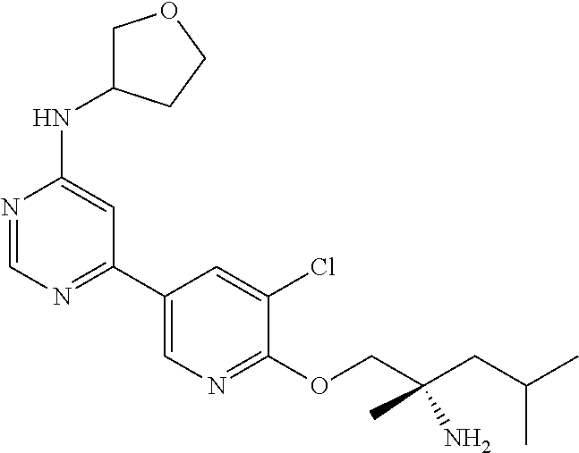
N1=CN=C(C2=CN=C(OCC(CC(C)C)(C)N)C(Cl)=C2)C=C1NC1COCC1
